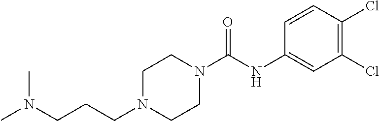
C(CN1CCN(C(=O)NC2=CC(Cl)=C(Cl)C=C2)CC1)CN(C)C
